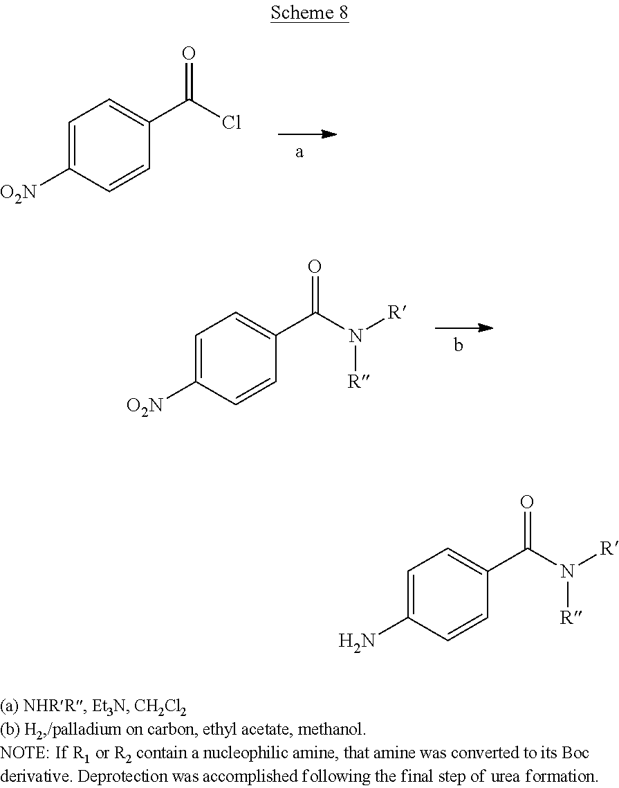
C1=C([O2N])C=CC(C(Cl)=O)=C1.b.C1=C([O2N])C=CC(C(N([R])[R])=O)=C1.C1=C(N)C=CC(C(N([R])[R])=O)=C1
